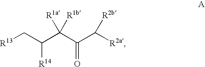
[R13]CC(C(C(C([R2a])[R2b])=O)([R1a])[R1b])[R14]
